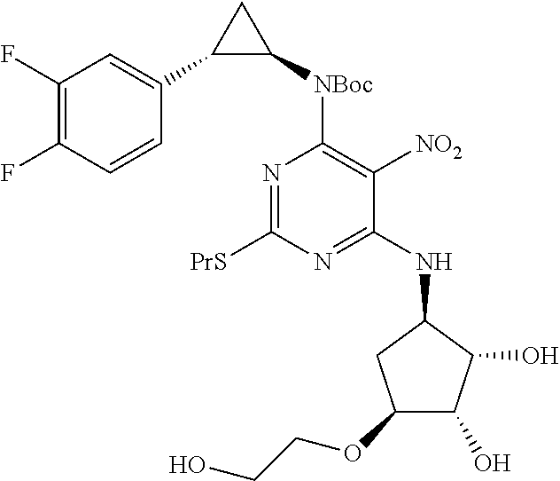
N1=C([PrS])N=C(NC2CC(OCCO)C(O)C2O)C([NO2])=C1[NBoc]C1CC1C1=CC(F)=C(F)C=C1
